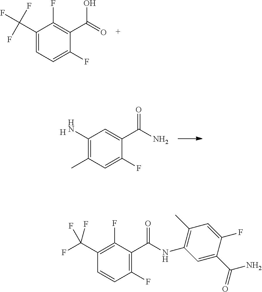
C1(C(F)(F)F)=CC=C(F)C(C(=O)O)=C1F.C1(N)=C(C)C=C(F)C(C(N)=O)=C1.[H].C1(C(F)(F)F)=C(F)C(C(=O)NC2=C(C)C=C(F)C(C(N)=O)=C2)=C(F)C=C1
